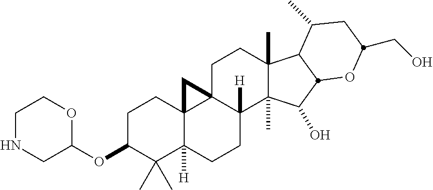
C1C(OC2OCCNC2)C(C)(C)C2([H])C3(C1)C1(C([H])(CC2)C2(C)C(C)(CC1)C1C(C)CC(CO)OC1C2O)C3
